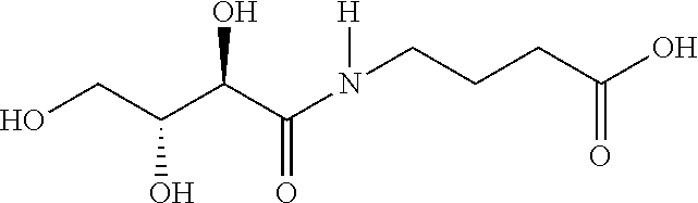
C(O)(C(N(CCCC(O)=O)[H])=O)C(CO)O
